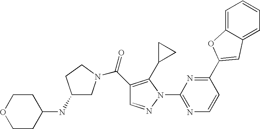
C1(C(=O)N2CC(NC3CCOCC3)CC2)=C(C2CC2)N(C2=NC=CC(C3=CC4=CC=CC=C4O3)=N2)N=C1
